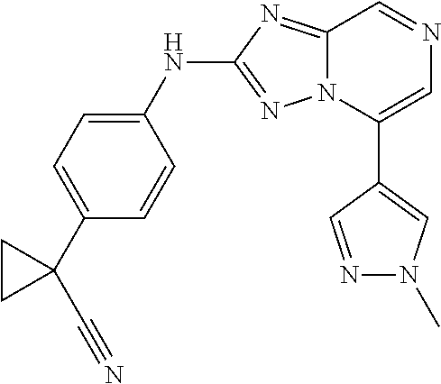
C12=NC(NC3=CC=C(C4(C#N)CC4)C=C3)=NN1C(C1=CN(C)N=C1)=CN=C2
